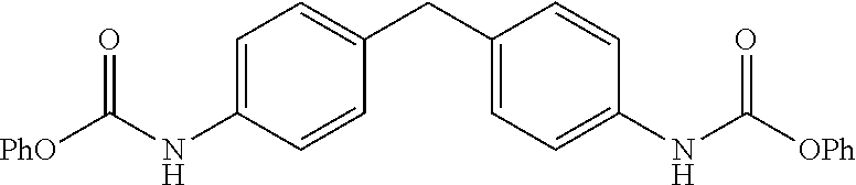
N(C(=O)[OPh])C1=CC=C(CC2=CC=C(NC(=O)[PhO])C=C2)C=C1
